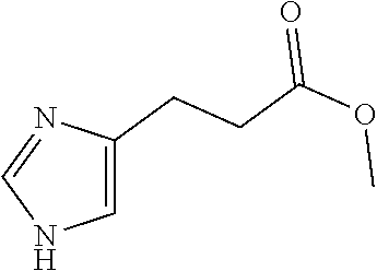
C1=C(CCC(OC)=O)N=CN1
